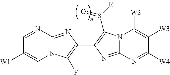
N12C(=NC(C3=C(S([R1])=O)N4C(=N3)N=C([W4])C([W3])=C4[W2])=C1F)N=CC([W1])=C2
